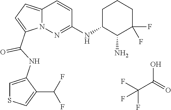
C(C(O)=O)(F)(F)F.N12C(=CC=C1C(NC1=CSC=C1C(F)F)=O)C=CC(NC1C(N)C(F)(F)CCC1)=N2
